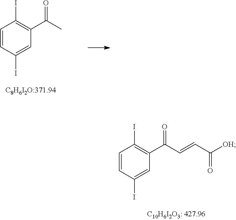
C1=CC(I)=CC(C(C)=O)=C1I.C1=CC(I)=CC(C(C=CC([OH])=O)=O)=C1I
